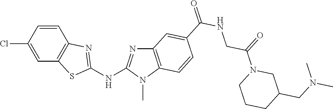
C1=CC2=C(C=C1Cl)SC(NC1=NC3=C(N1C)C=CC(C(NCC(N1CC(CN(C)C)CCC1)=O)=O)=C3)=N2
